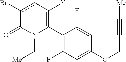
C1(C2=C([Y])cc(Br)C(=O)N2C[Me])=C(F)C=C(OCC#C[Me])C=C1F
